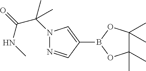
C1(B2OC(C)(C)C(C)(C)O2)=CN(C(C(NC)=O)(C)C)N=C1
